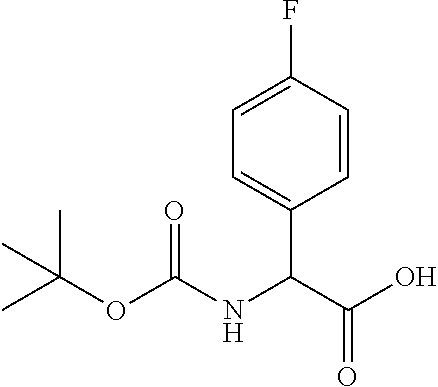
C1=C(F)C=CC(C(C(O)=O)NC(OC(C)(C)C)=O)=C1
